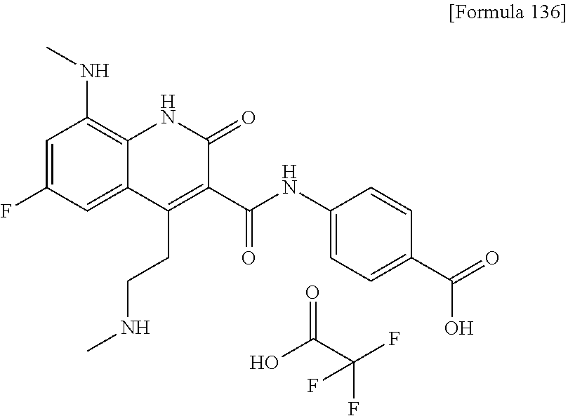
CNC1=C2C(=CC(F)=C1)C(CCNC)=C(C(NC1=CC=C(C(=O)O)C=C1)=O)C(=O)N2.C(C(F)(F)F)(O)=O
